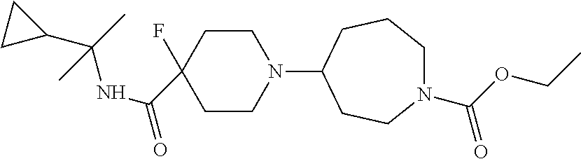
C1CN(C2CCN(C(OCC)=O)CCC2)CCC1(F)C(NC(C1CC1)(C)C)=O
